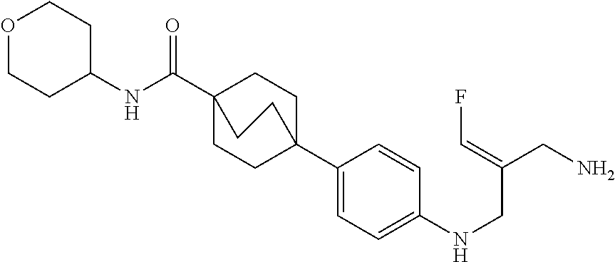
N(C(C12CCC(C3=CC=C(NCC(CN)=CF)C=C3)(CC1)CC2)=O)C1CCOCC1
